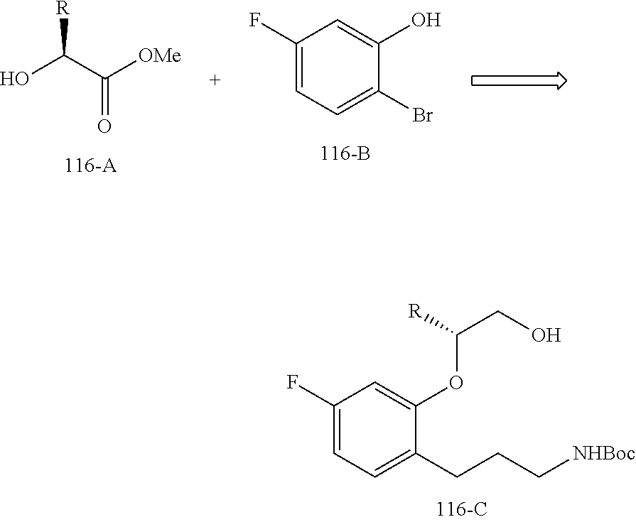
OC(C([OMe])=O)[R].C1(F)=CC=C(Br)C(O)=C1.C1(F)=CC=C(CCC[NHBoc])C(OC([R])CO)=C1
